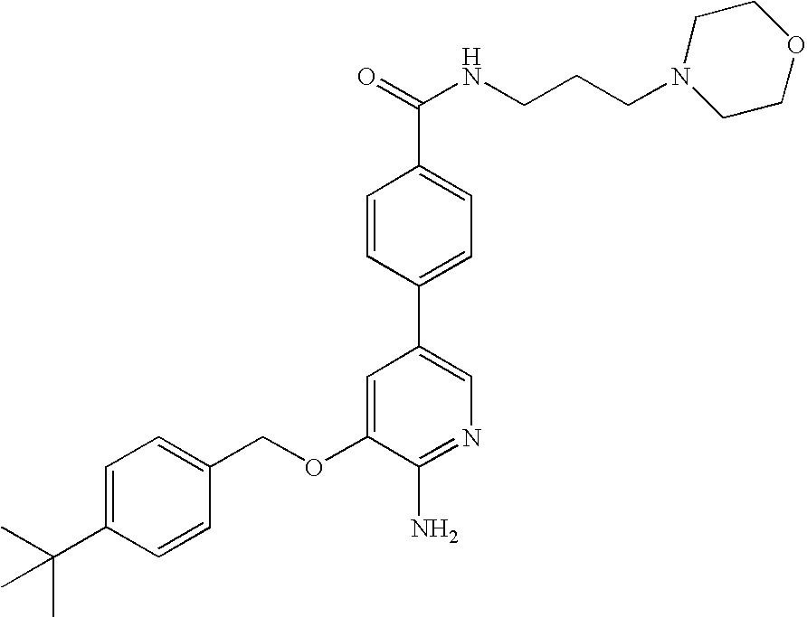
C1=C(C(C)(C)C)C=CC(COC2=CC(C3=CC=C(C(=O)NCCCN4CCOCC4)C=C3)=CN=C2N)=C1
